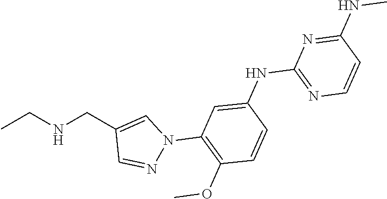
CCNCC1=CN(C2=C(OC)C=CC(NC3=NC=CC(NC)=N3)=C2)N=C1
